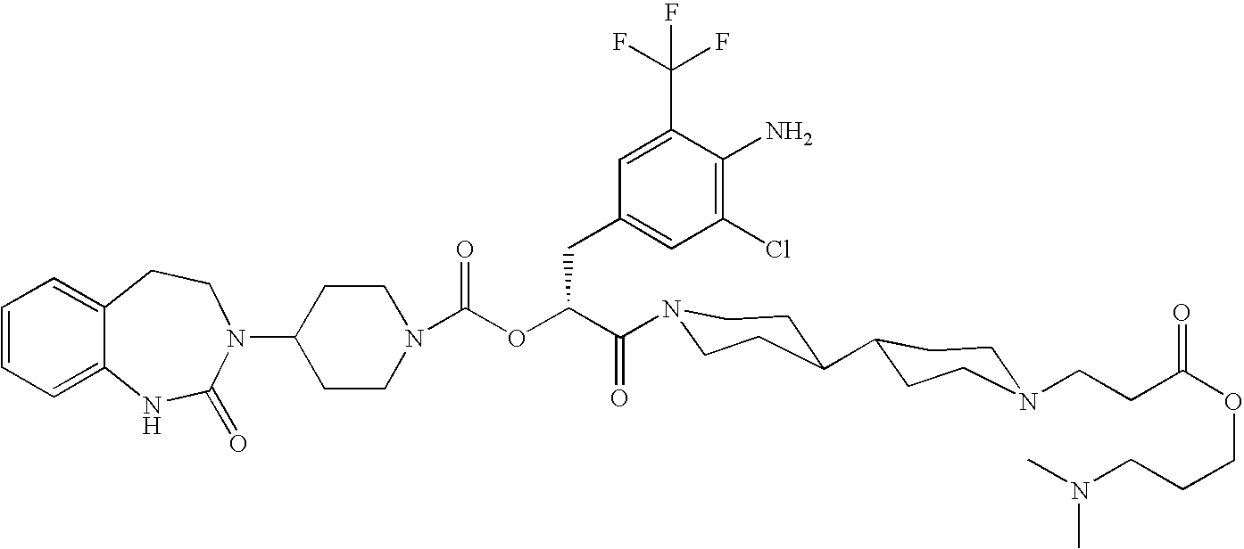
C1(N2C(=O)NC3=CC=CC=C3CC2)CCN(C(OC(C(=O)N2CCC(C3CCN(CCC(OCCCN(C)C)=O)CC3)CC2)CC2=CC(Cl)=C(N)C(C(F)(F)F)=C2)=O)CC1
